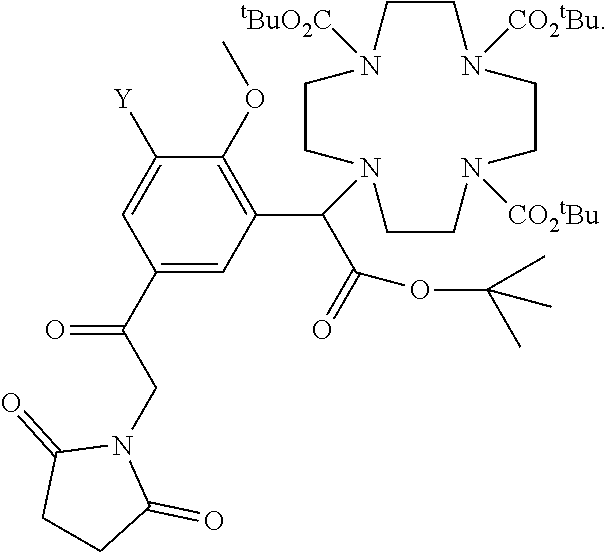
C1(C(CN2C(=O)CCC2=O)=O)=CC(C(C(=O)OC(C)(C)C)N2CCN([tBuO2C])CCN([CO2tBu])CCN([CO2tBu])CC2)=C(OC)C([Y])=C1
